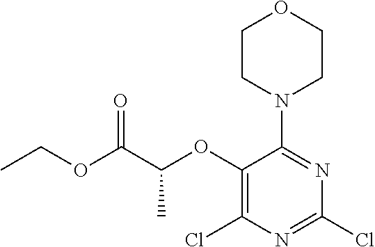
C1(OC(C(OCC)=O)C)=C(Cl)N=C(Cl)N=C1N1CCOCC1
